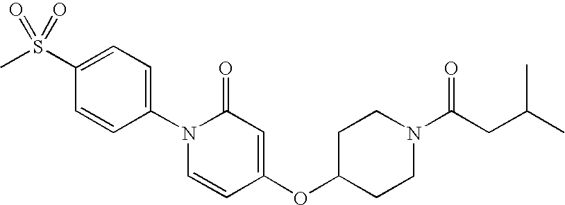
C1=C(S(C)(=O)=O)C=CC(N2C=CC(OC3CCN(C(=O)CC(C)C)CC3)=CC2=O)=C1
